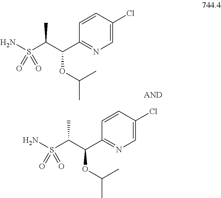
C1=CC(Cl)=CN=C1C(C(S(N)(=O)=O)C)OC(C)C.C1=CC(Cl)=CN=C1C(C(S(N)(=O)=O)C)OC(C)C
